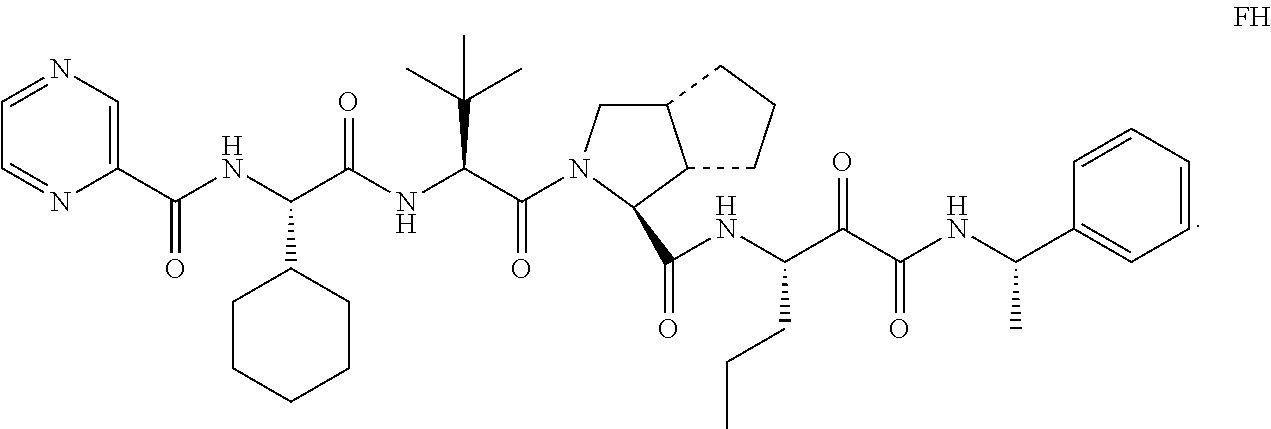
C12CN(C(C(NC(C(NC(C3=CN=CC=N3)=O)C3CCCCC3)=O)C(C)(C)C)=O)C(C(NC(C(C(NC(C3=CC=CC=C3)C)=O)=O)CCC)=O)C1CCC2
